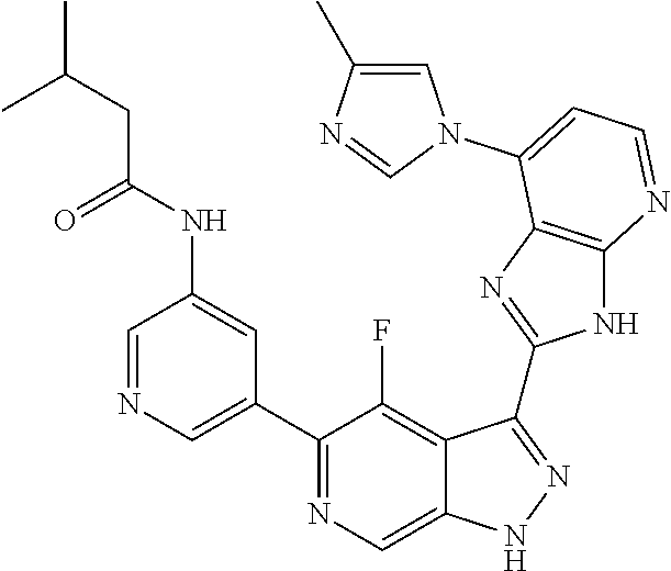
C1=NC=C(C2=NC=C3C(=C2F)C(C2=NC4=C(N2)N=CC=C4N2C=C(C)N=C2)=NN3)C=C1NC(CC(C)C)=O
